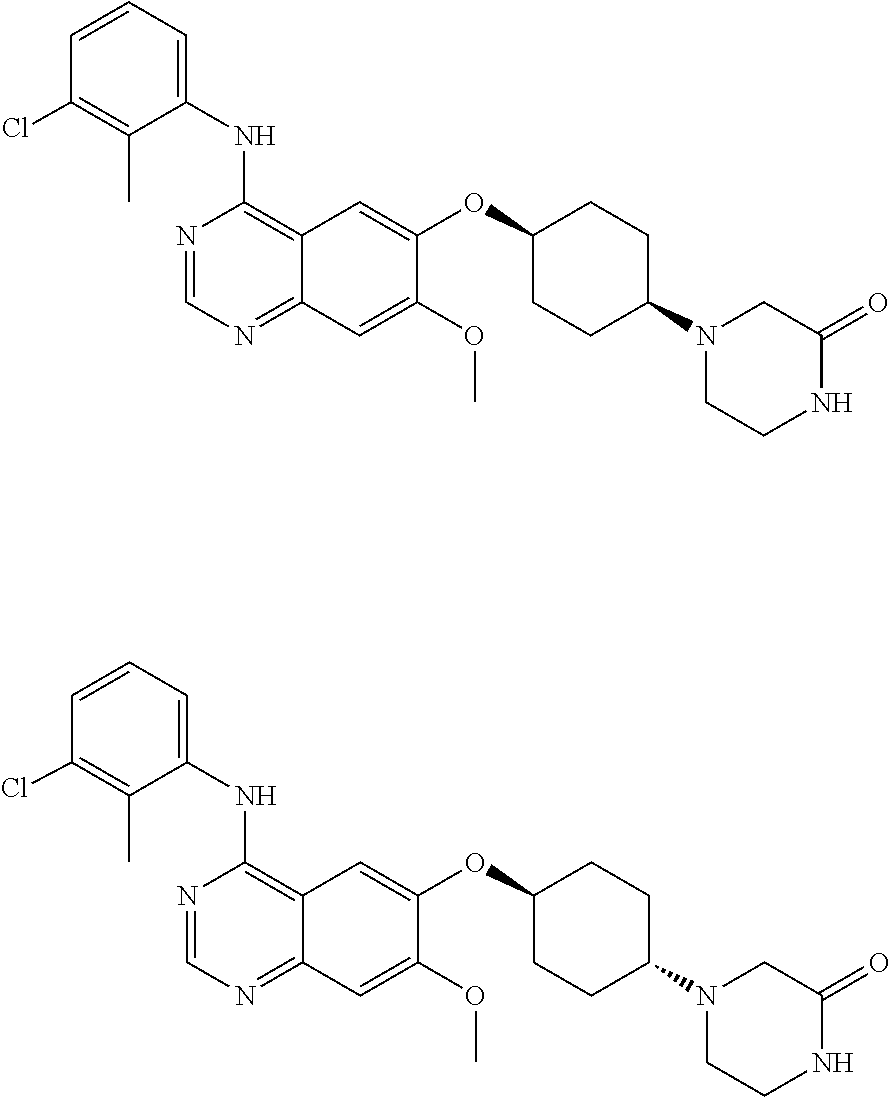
C1=CC=C(NC2=C3C(=NC=N2)C=C(OC)C(OC2CCC(N4CCNC(=O)C4)CC2)=C3)C(C)=C1Cl.C1=CC=C(NC2=C3C(=NC=N2)C=C(OC)C(OC2CCC(N4CCNC(=O)C4)CC2)=C3)C(C)=C1Cl
